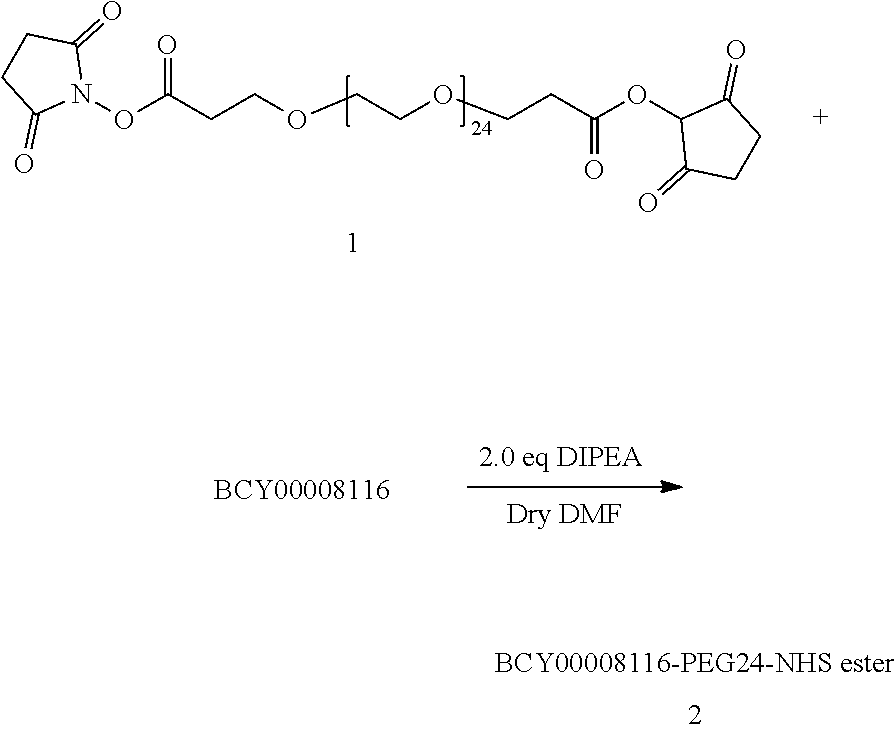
N1(OC(CCOCCOCCC(OC2C(=O)CCC2=O)=O)=O)C(=O)CCC1=O
